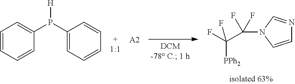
C1=CC=CC(P(C2=CC=CC=C2)[H])=C1.[A2].C1=CN(C(C(F)([PPh2])F)(F)F)C=N1
